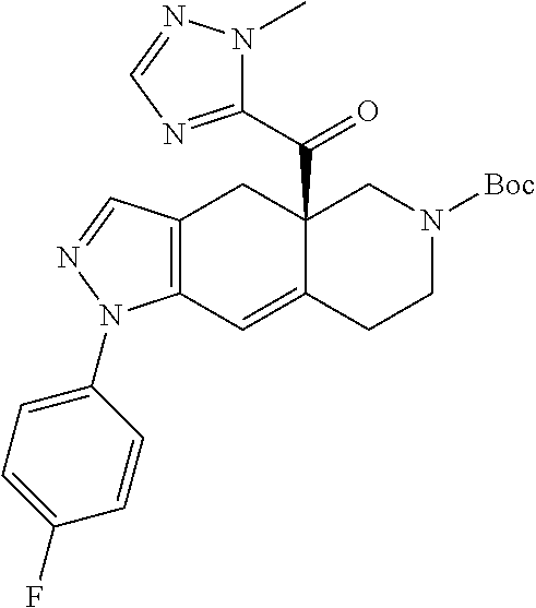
C12(C(C3=NC=NN3C)=O)C(=CC3=C(C1)C=NN3C1=CC=C(F)C=C1)CCN([Boc])C2
